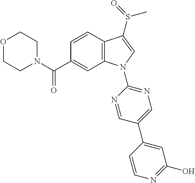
N1(C(C2=CC3=C(C=C2)C(S(=O)C)=CN3C2=NC=C(C3=CC(O)=NC=C3)C=N2)=O)CCOCC1
